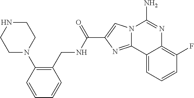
N12C(=NC(C(NCC3=C(N4CCNCC4)C=CC=C3)=O)=C1)C1=CC=CC(F)=C1N=C2N
